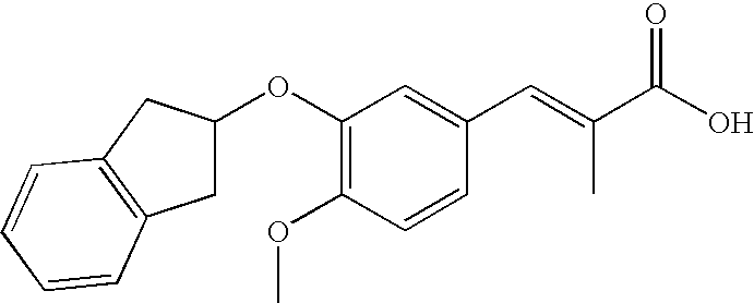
C1(OC2CC3=C(C2)C=CC=C3)=C(OC)C=CC(C=C(C)C(=O)O)=C1
